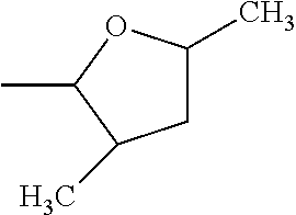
C1C(C)OC(C)C1C
